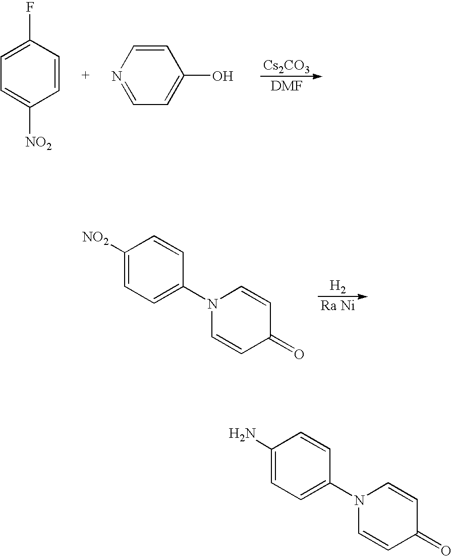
[DMF].[Cs2CO3].C1=CC(F)=CC=C1[NO2].C1=CN=CC=C1O.[H2].[Ra Ni].C1([NO2])=CC=C(N2C=CC(=O)C=C2)C=C1.C1(N)=CC=C(N2C=CC(=O)C=C2)C=C1
